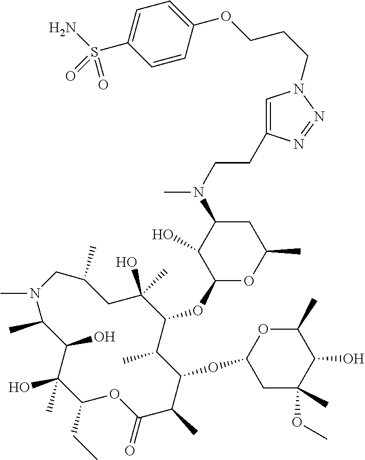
C1(O)(C)C(CC)OC(=O)C(C)C(OC2CC(OC)(C)C(O)C(C)O2)C(C)C(OC2OC(C)CC(N(C)CCC3=CN(CCCOC4=CC=C(S(N)(=O)=O)C=C4)N=N3)C2O)C(O)(C)CC(C)CN(C)C(C)C1O
